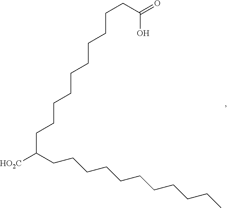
[HO2C]C(CCCCCCCCCCC)CCCCCCCCCCC(=O)O
